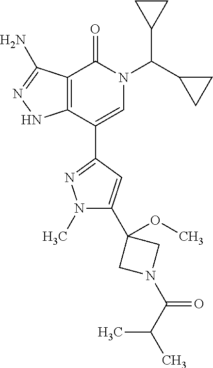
C12=C(C(C3=NN(C)C(C4(OC)CN(C(C(C)C)=O)C4)=C3)=CN(C(C3CC3)C3CC3)C1=O)NN=C2N
